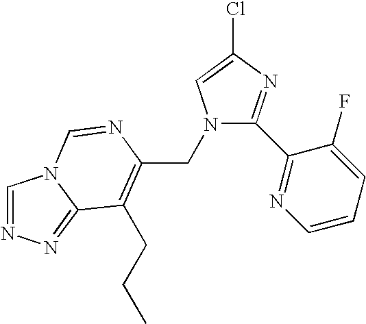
C(C1=C(CCC)C2=NN=CN2C=N1)N1C(C2=NC=CC=C2F)=NC(Cl)=C1
